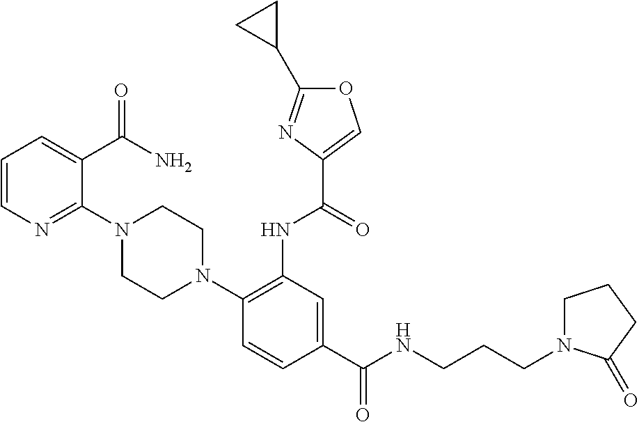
C1=CC=C(C(N)=O)C(N2CCN(C3=C(NC(=O)C4=COC(C5CC5)=N4)C=C(C(NCCCN4CCCC4=O)=O)C=C3)CC2)=N1
